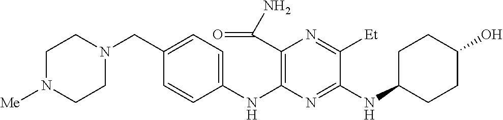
C1(NC2=C(C(N)=O)N=C([Et])C(NC3CCC(O)CC3)=N2)=CC=C(CN2CCN([Me])CC2)C=C1
